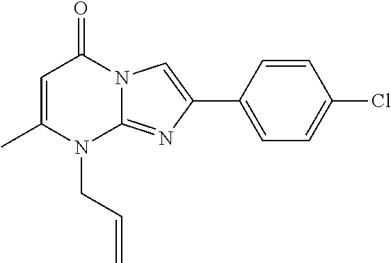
N12C(=NC(C3=CC=C(Cl)C=C3)=C1)N(CC=C)C(C)=CC2=O
